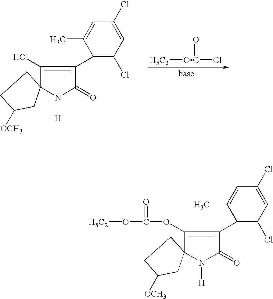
C1(C2=C(O)C3(N([H])C2=O)CC([OCH3])CC3)=C(Cl)C=C(Cl)C=C1C.[H5C2][OC](Cl)=O.C1(C2=C(OC(O[H5C2])=O)C3(N([H])C2=O)CC([OCH3])CC3)=C(Cl)C=C(Cl)C=C1C
